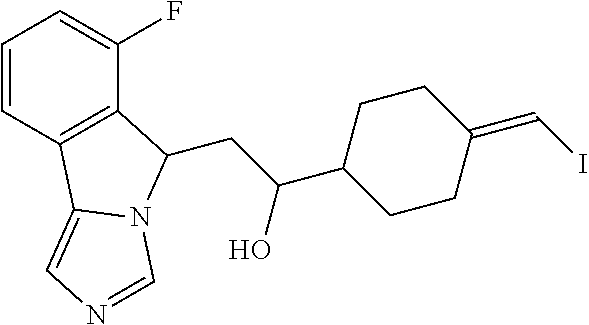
C(C(C1CCC(=CI)CC1)O)C1C2=C(C=CC=C2F)C2=CN=CN21
